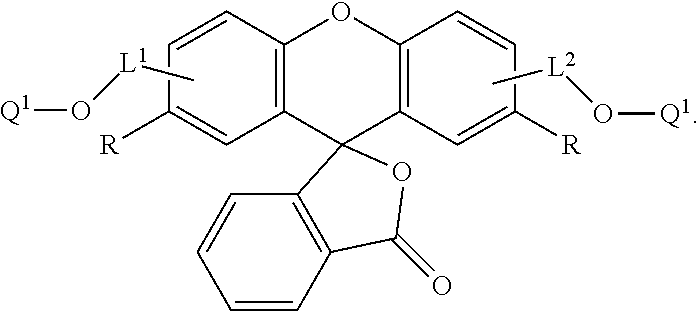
C12=C(C=C([R])C=C1)C1(C3=C(O2)C=CC([R])=C3)C2=C(C=CC=C2)C(=O)O1.C[L2]O[Q1].C[L1]O[Q1]
